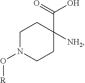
C1N(O[R])CCC(C(=O)O)([NH2])C1
